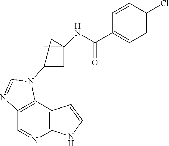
C1=NC2=C(C3=C1N=CN3C13CC(NC(C4=CC=C(Cl)C=C4)=O)(C1)C3)C=CN2
